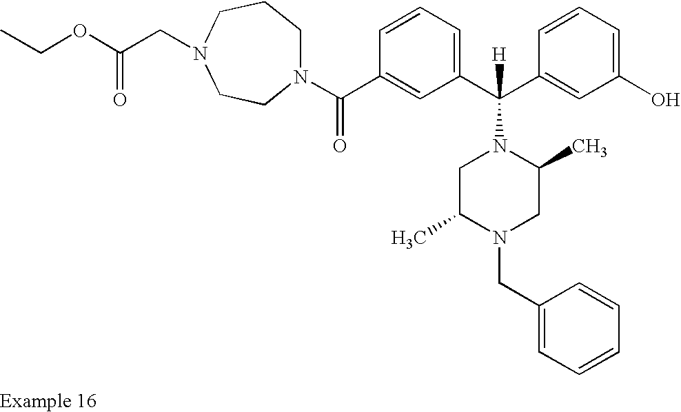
N1(C(C2=CC(C(C3=CC(O)=CC=C3)([H])N3CC(C)N(CC4=CC=CC=C4)CC3C)=CC=C2)=O)CCCN(CC(OCC)=O)CC1
